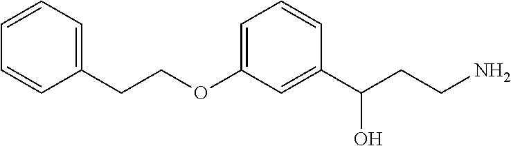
C1=C(OCCC2=CC=CC=C2)C=C(C(CCN)O)C=C1
